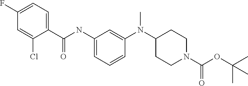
C1(F)=CC=C(C(NC2=CC=CC(N(C3CCN(C(=O)OC(C)(C)C)CC3)C)=C2)=O)C(Cl)=C1
